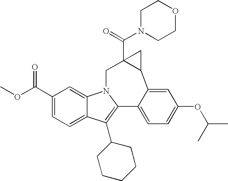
N1(C(=O)C23C(C4=CC(OC(C)C)=CC=C4C4=C(C5CCCCC5)C5=CC=C(C(=O)OC)C=C5N4C2)C3)CCOCC1
